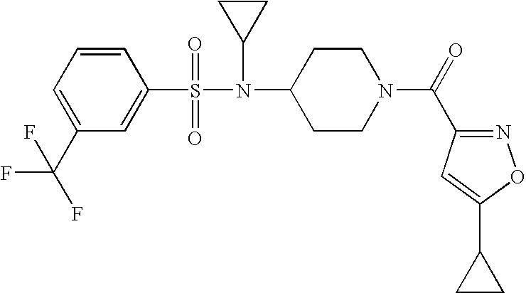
C1=CC=C(C(F)(F)F)C=C1S(=O)(=O)N(C1CC1)C1CCN(C(=O)C2=NOC(C3CC3)=C2)CC1
